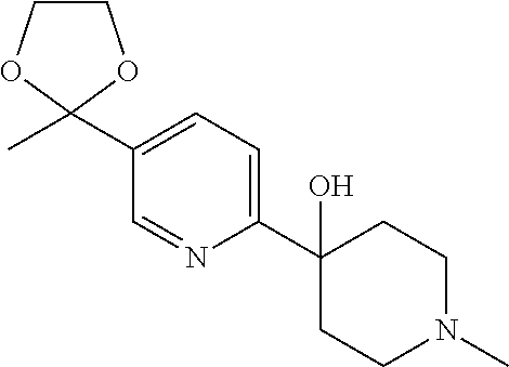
C1COC(C2=CC=C(C3(O)CCN(C)CC3)N=C2)(C)O1
